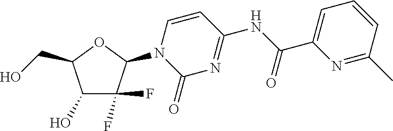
C1(O)C(F)(F)C(N2C(=O)N=C(NC(C3=CC=CC(C)=N3)=O)C=C2)OC1CO
